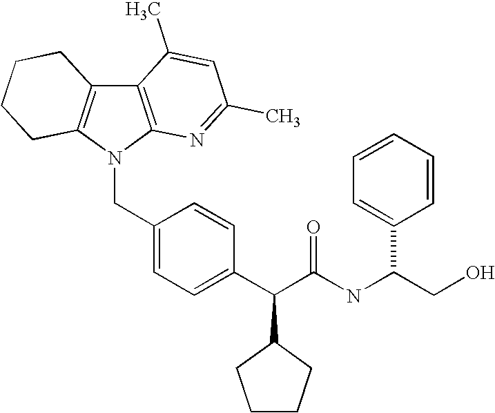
C12=C(N(CC3=CC=C(C(C(NC(CO)C4=CC=CC=C4)=O)C4CCCC4)C=C3)C3=C1CCCC3)N=C(C)C=C2C
